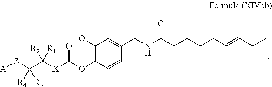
C(C([R2])([R1])[X]C(OC1=C(OC)C=C(CNC(=O)CCCCC=CC(C)C)C=C1)=O)([R3])([R4])[Z][A]
